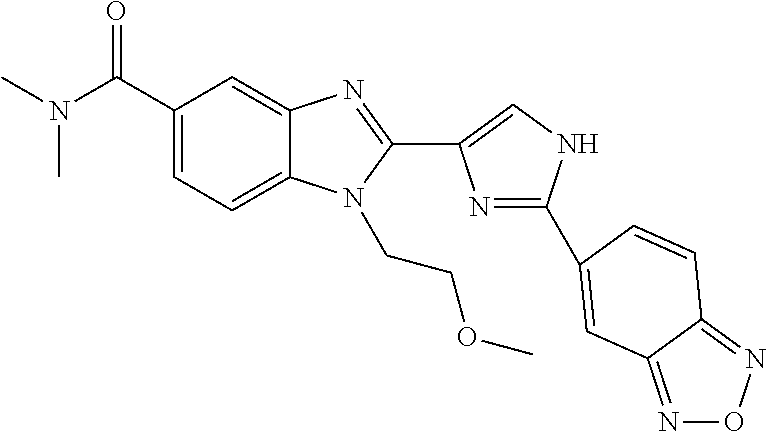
C1(C(N(C)C)=O)=CC=C2C(=C1)N=C(C1=CNC(C3=CC4=NON=C4C=C3)=N1)N2CCOC
